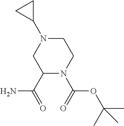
O=C(C1N(C(=O)OC(C)(C)C)CCN(C2CC2)C1)N
